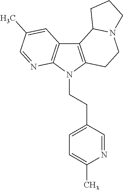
C12=C(N(CCC3=CC=C(C)N=C3)C3=C1C=C(C)C=N3)CCN1C2CCC1
